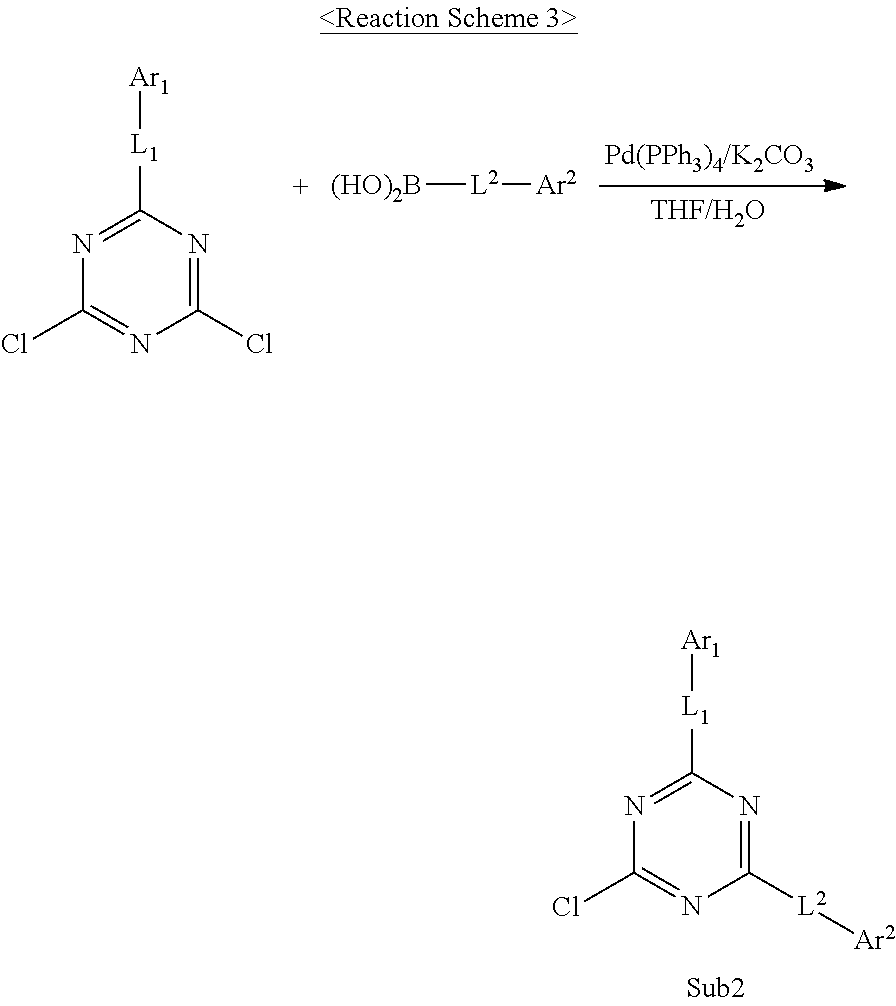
C1(Cl)=NC([L1][Ar1])=NC(Cl)=N1.[(HO)2B][L2][Ar2].C1([L2][Ar2])=NC([L1][Ar1])=NC(Cl)=N1
